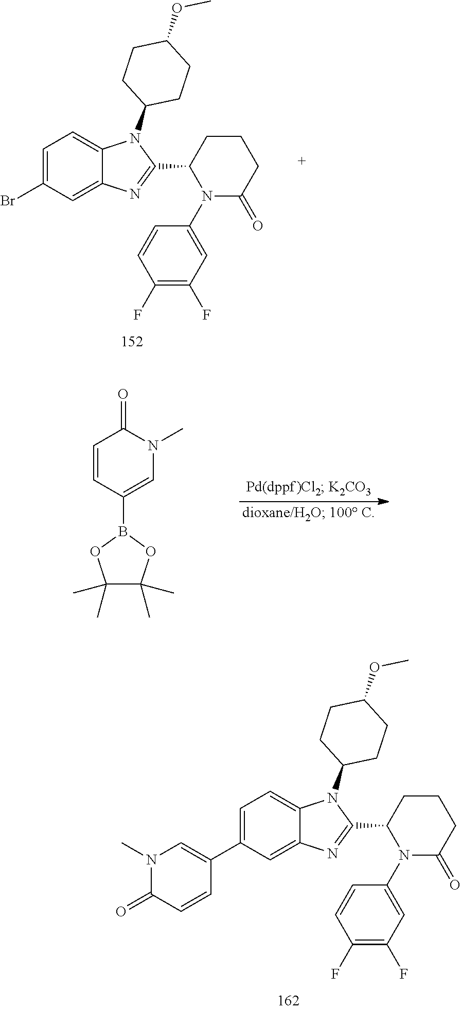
C1=C(Br)C=C2C(=C1)N(C1CCC(OC)CC1)C(C1N(C3=CC(F)=C(F)C=C3)C(=O)CCC1)=N2.C1=CC(B2OC(C)(C)C(C)(C)O2)=CN(C)C1=O.C1=C(C2=CN(C)C(=O)C=C2)C=C2C(=C1)N(C1CCC(OC)CC1)C(C1N(C3=CC(F)=C(F)C=C3)C(=O)CCC1)=N2
